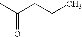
O=C(C)CCC
